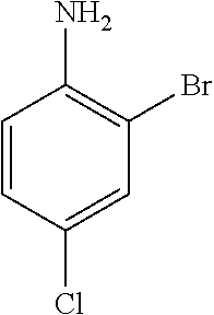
C1=CC(Cl)=CC(Br)=C1N
